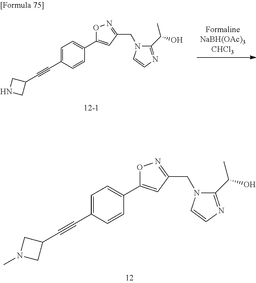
[FormalineNaBH(OAc)3CHCl3].C1(C#CC2CNC2)=CC=C(C2=CC(CN3C(C(O)C)=NC=C3)=NO2)C=C1.C1(C#CC2CN(C)C2)=CC=C(C2=CC(CN3C(C(O)C)=NC=C3)=NO2)C=C1
